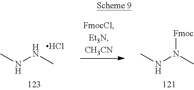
CNNC.Cl.CNN(C)[Fmoc]
